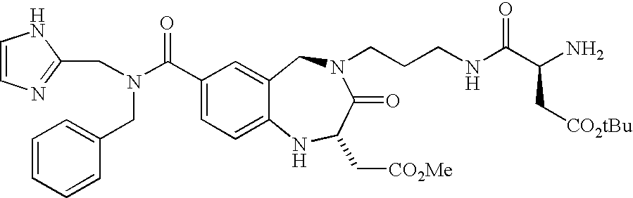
C1=CN=C(CN(CC2=CC=CC=C2)C(=O)C2=CC=C3C(=C2)CN(CCCNC(C(N)C[CO2tBu])=O)C(=O)C(C[CO2Me])N3)N1
